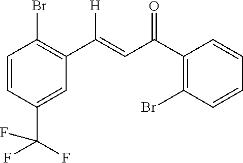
C1=CC(C(F)(F)F)=CC(C([H])=CC(C2=C(Br)C=CC=C2)=O)=C1Br
